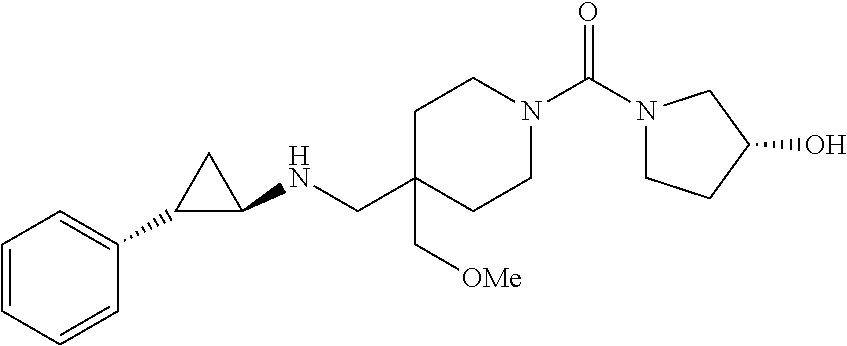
C1C(C[OMe])(CNC2CC2C2=CC=CC=C2)CCN(C(=O)N2CCC(O)C2)C1
